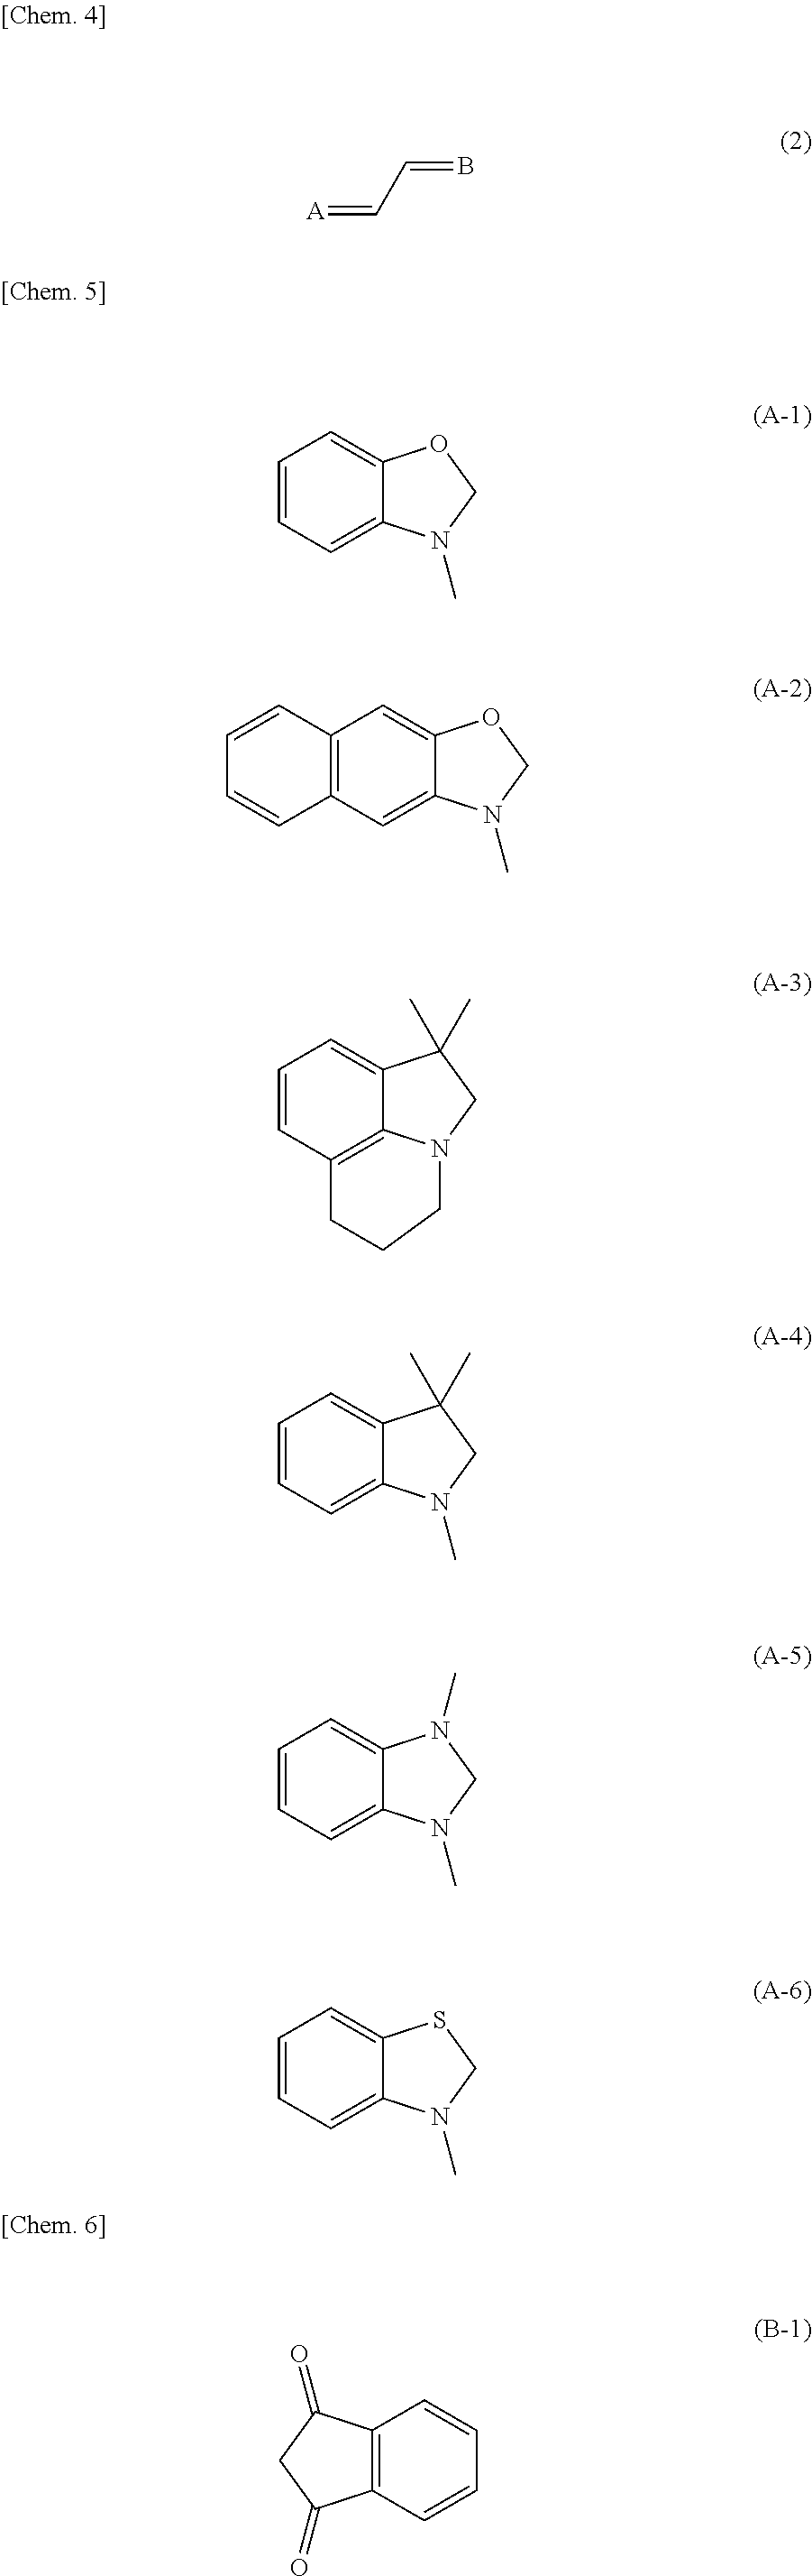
[A]=CC=B.C1=CC=C2C(=C1)OCN2C.C12=C(C=C3C(=C1)OCN3C)C=CC=C2.C1=CC2=C3C(=C1)C(C)(C)CN3CCC2.C1=CC=C2C(=C1)C(C)(C)CN2C.C1=CC=C2C(=C1)N(C)CN2C.C1=CC=C2C(=C1)SCN2C.C12=C(C=CC=C1)C(=O)CC2=O
